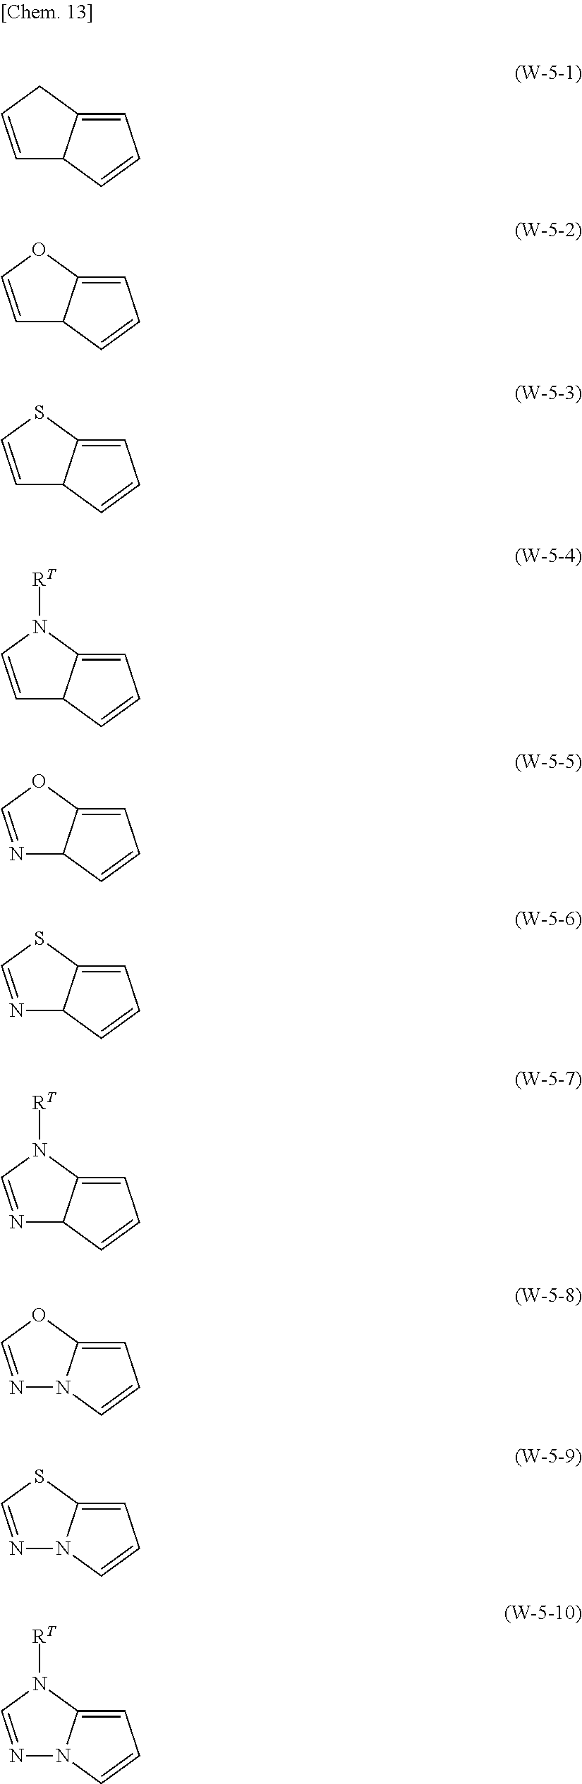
C1=CCC2=CC=CC12.C1=COC2=CC=CC12.C1=CSC2=CC=CC12.C1=CN([RT])C2=CC=CC12.N1=COC2=CC=CC12.N1=CSC2=CC=CC12.N1=CN([RT])C2=CC=CC12.N1=COC2=CC=CN12.N1=CSC2=CC=CN12.N1=CN([RT])C2=CC=CN12
